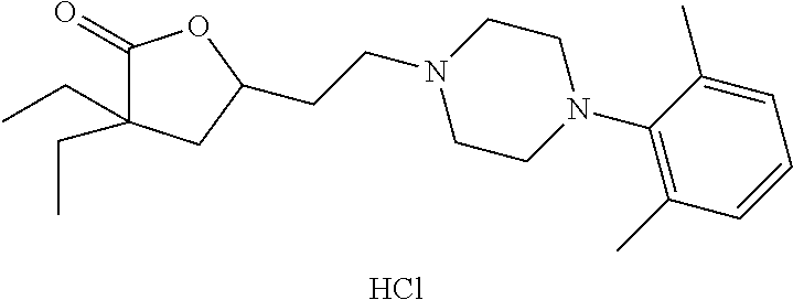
C1(=O)C(CC)(CC)CC(CCN2CCN(C3=C(C)C=CC=C3C)CC2)O1.Cl
